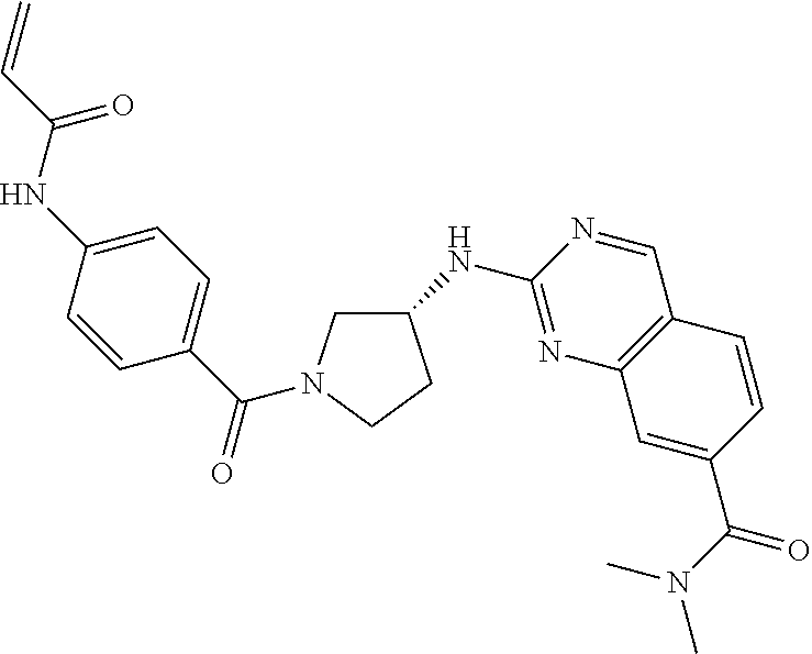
C1(NC2=NC3=C(C=N2)C=CC(C(=O)N(C)C)=C3)CN(C(C2=CC=C(NC(=O)C=C)C=C2)=O)CC1
